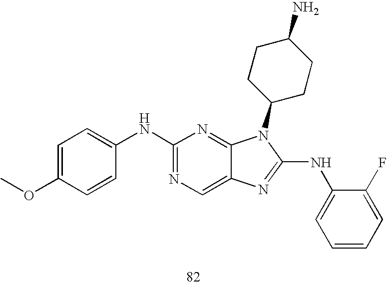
C1=C(OC)C=CC(NC2=NC=C3C(=N2)N(C2CCC(N)CC2)C(NC2=CC=CC=C2F)=N3)=C1
